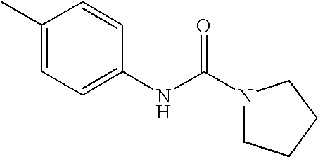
C1(C)=CC=C(NC(N2CCCC2)=O)C=C1
